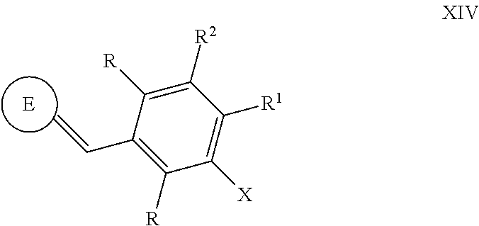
[E].C1([R2])=C([R])C(C=C)=C([R])C([X])=C1[R1]
